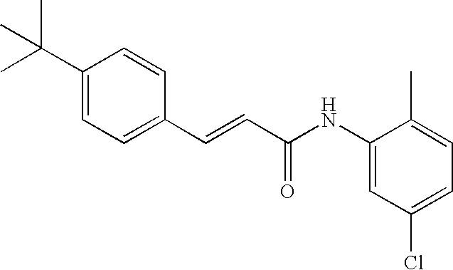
C(=CC(=O)NC1=CC(Cl)=CC=C1C)C1=CC=C(C(C)(C)C)C=C1
